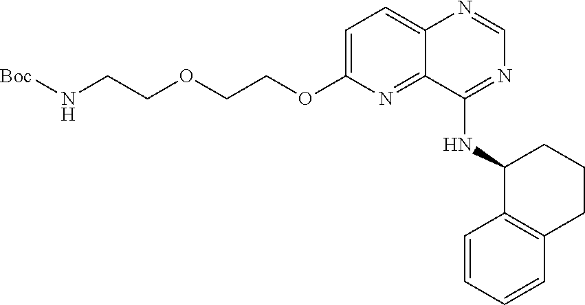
C1=C(OCCOCCN[Boc])N=C2C(=C1)N=CN=C2NC1C2=C(CCC1)C=CC=C2
